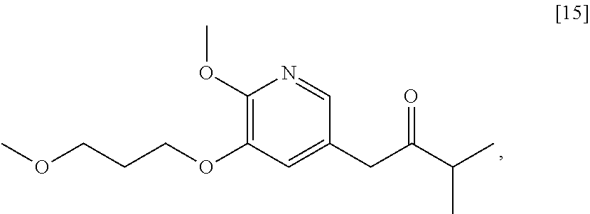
C1(OC)=C(OCCCOC)C=C(CC(C(C)C)=O)C=N1
